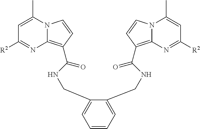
C1=C(C)N2C(=C(C(NCC3=CC=CC=C3CNC(C3=C4N=C([R2])C=C(C)N4C=C3)=O)=O)C=C2)N=C1[R2]
